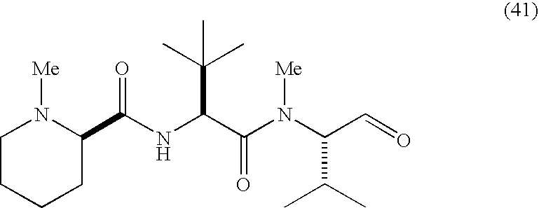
C1CCCC(C(NC(C(N([Me])C(C(C)C)C=O)=O)C(C)(C)C)=O)N1[Me]
